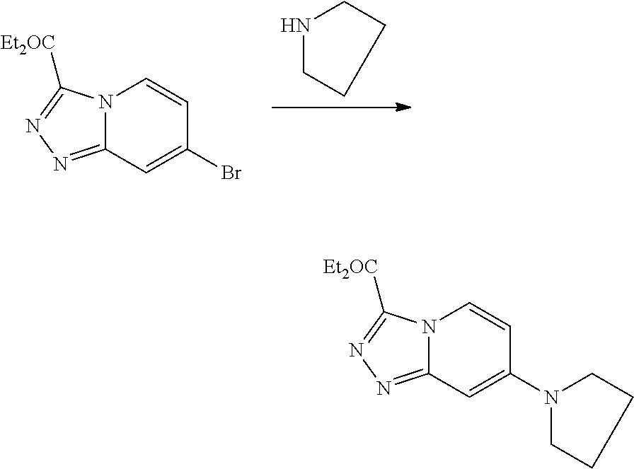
N1CCCC1.N12C(=NN=C1[Et2OC])C=C(Br)C=C2.N12C(=NN=C1[Et2OC])C=C(N1CCCC1)C=C2
